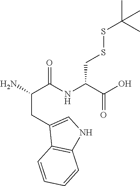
NC(C(NC(C(O)=O)CSSC(C)(C)C)=O)CC1=CNC2=C1C=CC=C2
